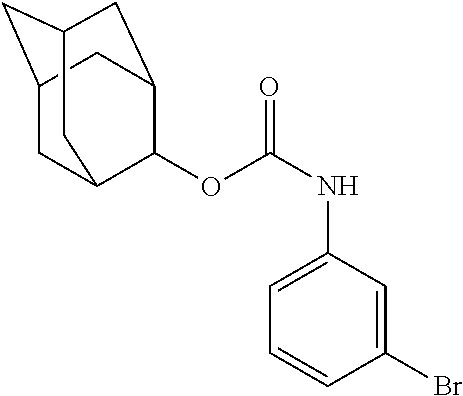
C1(Br)=CC(NC(=O)OC2C3CC4CC(CC2C4)C3)=CC=C1
